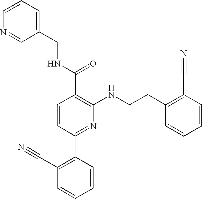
C1(CCNC2=C(C(NCC3=CC=CN=C3)=O)C=CC(C3=C(C#N)C=CC=C3)=N2)=C(C#N)C=CC=C1
